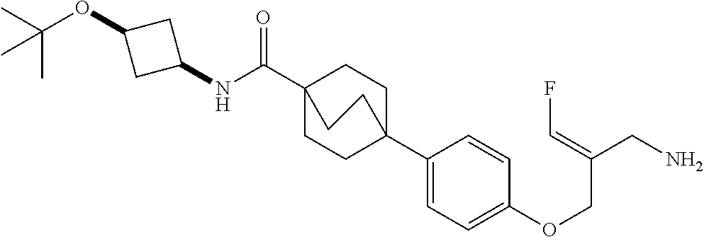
N(C(C12CCC(C3=CC=C(OCC(CN)=CF)C=C3)(CC1)CC2)=O)C1CC(OC(C)(C)C)C1
